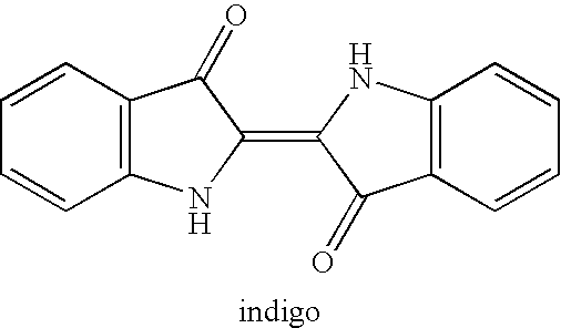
C12=C(C=CC=C1)C(=O)C(=C1NC3=C(C1=O)C=CC=C3)N2
